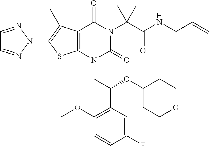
C12=C(N(CC(C3=C(OC)C=CC(F)=C3)OC3CCOCC3)C(=O)N(C(C(NCC=C)=O)(C)C)C1=O)SC(N1N=CC=N1)=C2C
